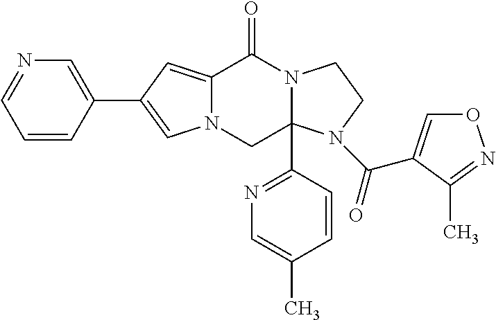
C12=CC(C3=CN=CC=C3)=CN1CC1(C3=NC=C(C)C=C3)N(C2=O)CCN1C(=O)C1=CON=C1C
